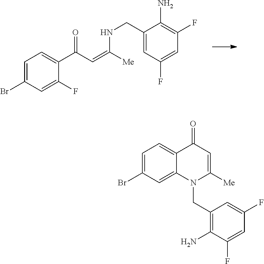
C1=C(Br)C=C2C(=C1)C(=O)C=C([Me])N2CC1=C(N)C(F)=CC(F)=C1.C1=C(Br)C=C(F)C(C(C=C([Me])NCC2=CC(F)=CC(F)=C2N)=O)=C1
